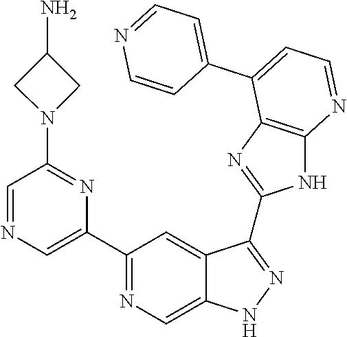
C1(C2=NC=C3C(=C2)C(C2=NC4=C(N2)N=CC=C4C2=CC=NC=C2)=NN3)=CN=CC(N2CC(N)C2)=N1
